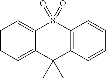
C1=CC=C2C(=C1)S(=O)(=O)C1=C(C2(C)C)C=CC=C1
